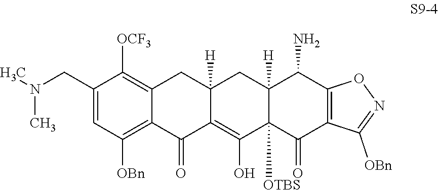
C1(CN(C)C)=CC([OBn])=C2C(=C1[OCF3])CC1([H])C(=C(O)C3([OTBS])C([H])(C1)C(N)C1=C(C3=O)C([OBn])=NO1)C2=O
